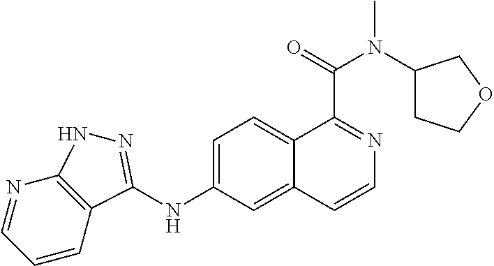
N1=CC=CC2=C1NN=C2NC1=CC=C2C(=C1)C=CN=C2C(=O)N(C1CCOC1)C
